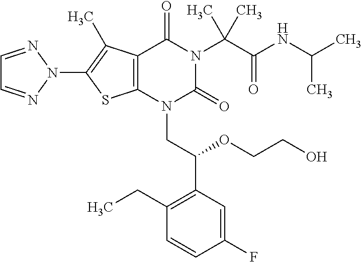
C12=C(C(C)=C(N3N=CC=N3)S1)C(=O)N(C(C(=O)NC(C)C)(C)C)C(=O)N2CC(C1=C(CC)C=CC(F)=C1)OCCO
